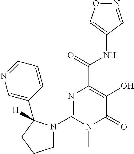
N1=CC(NC(C2=C(O)C(=O)N(C)C(N3CCCC3(C3=CN=CC=C3)[H])=N2)=O)=CO1
